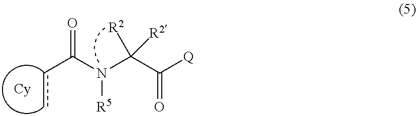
c(C(N(C(C([Q])=O)([R2])[R2])[R5])=O)c
